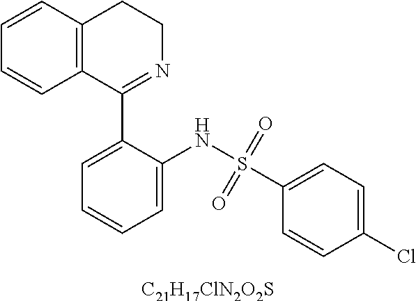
C1=CC2=C(C=C1)C(C1=CC=CC=C1NS(=O)(=O)C1=CC=C(Cl)C=C1)=NCC2.[C21H17ClN2O2S]
